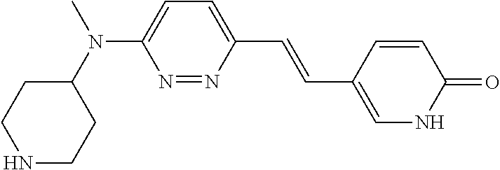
N1CCC(N(C)C2=CC=C(C=CC3=CNC(=O)C=C3)N=N2)CC1
